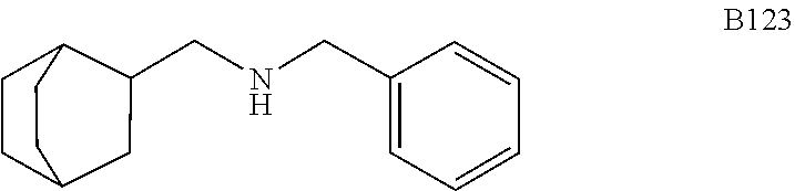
C1=CC=C(CNCC2C3CCC(C2)CC3)C=C1
